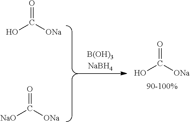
OC([ONa])=O.[NaO]C([ONa])=O.OC([ONa])=O
